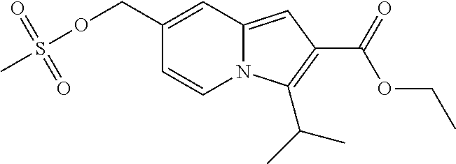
C1(COS(=O)(C)=O)=CC2=CC(C(=O)OCC)=C(C(C)C)N2C=C1
